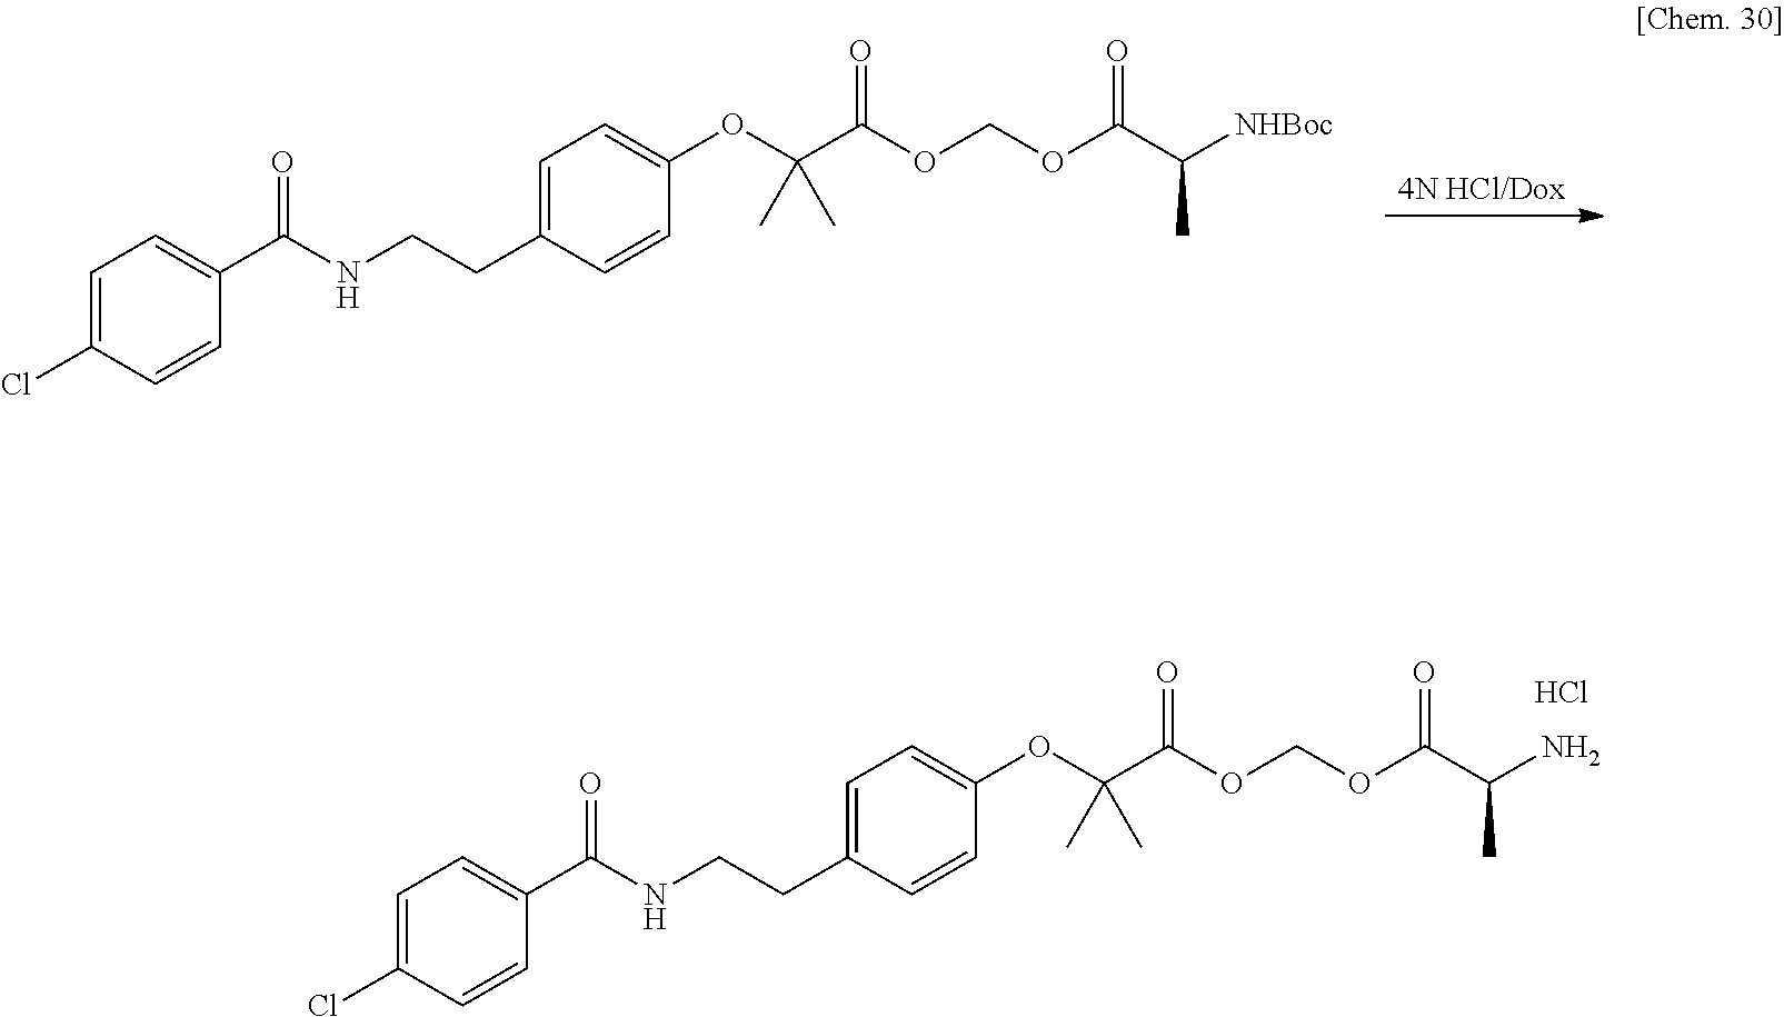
[4N HCl/Dox].C1=C(Cl)C=CC(C(NCCC2=CC=C(OC(C(=O)OCOC(C([NHBoc])C)=O)(C)C)C=C2)=O)=C1.C1=C(Cl)C=CC(C(NCCC2=CC=C(OC(C(=O)OCOC(C(N)C)=O)(C)C)C=C2)=O)=C1.Cl
